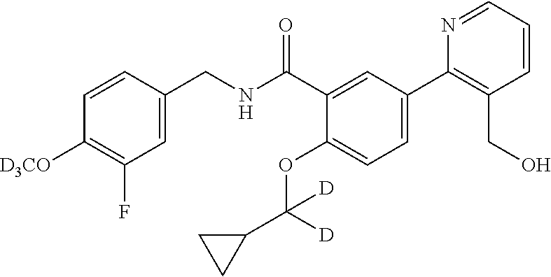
C1=C(CNC(C2=CC(C3=C(CO)C=CC=N3)=CC=C2OC(C2CC2)([D])[D])=O)C=CC([D3CO])=C1F
